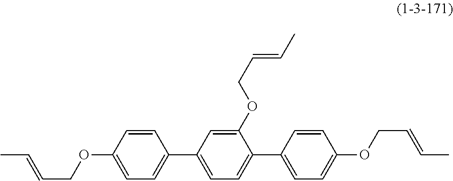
C1(OCC=CC)=CC(C2=CC=C(OCC=CC)C=C2)=CC=C1C1=CC=C(OCC=CC)C=C1
